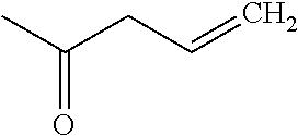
O=C(CC=C)C
